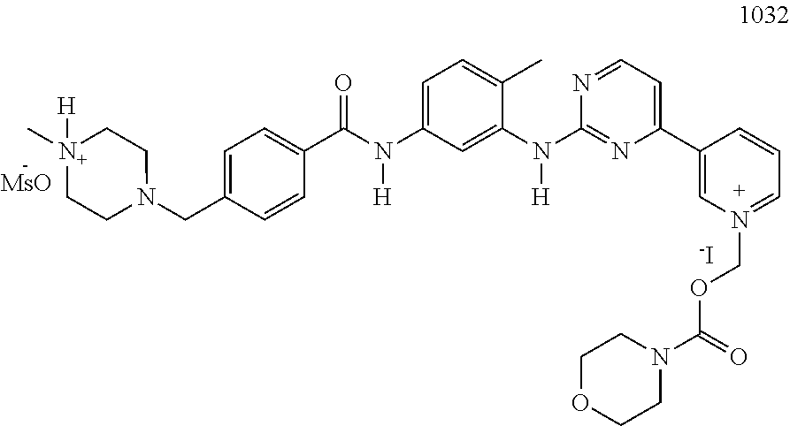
[-I].C1(N(C2=NC(C3=CN(COC(N4CCOCC4)=O)=CC=C3)=CC=N2)[H])=CC(N(C(C2=CC=C(CN3CC[N+](C)([H])CC3)C=C2)=O)[H])=CC=C1C.[MsO]
